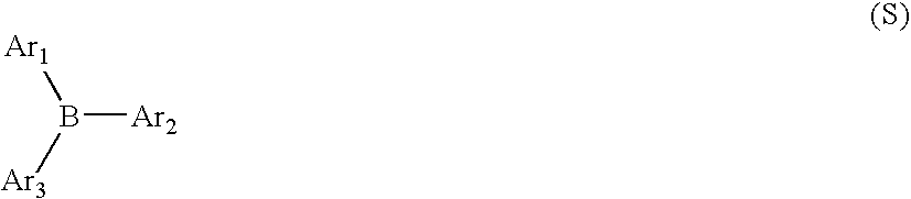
B([Ar2])([Ar3])[Ar1]
